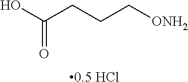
[0.5 HCl].OC(CCC[ONH2])=O
